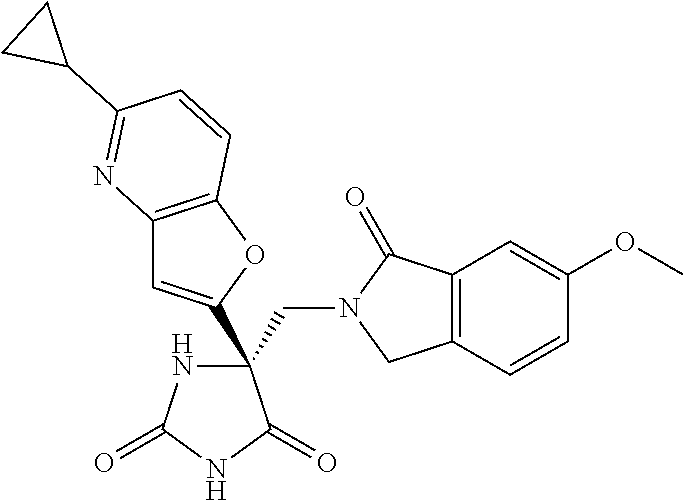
C12=C(OC(C3(CN4CC5=C(C4=O)C=C(OC)C=C5)NC(=O)NC3=O)=C1)C=CC(C1CC1)=N2
